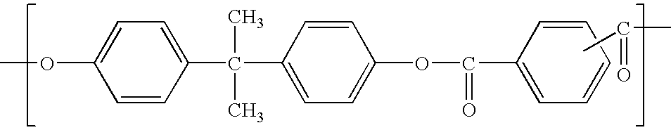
C1=CC(C(C)(C)C2=CC=C(OC(=O)C3=CC=CC=C3)C=C2)=CC=C1OC.CC(C)=O
